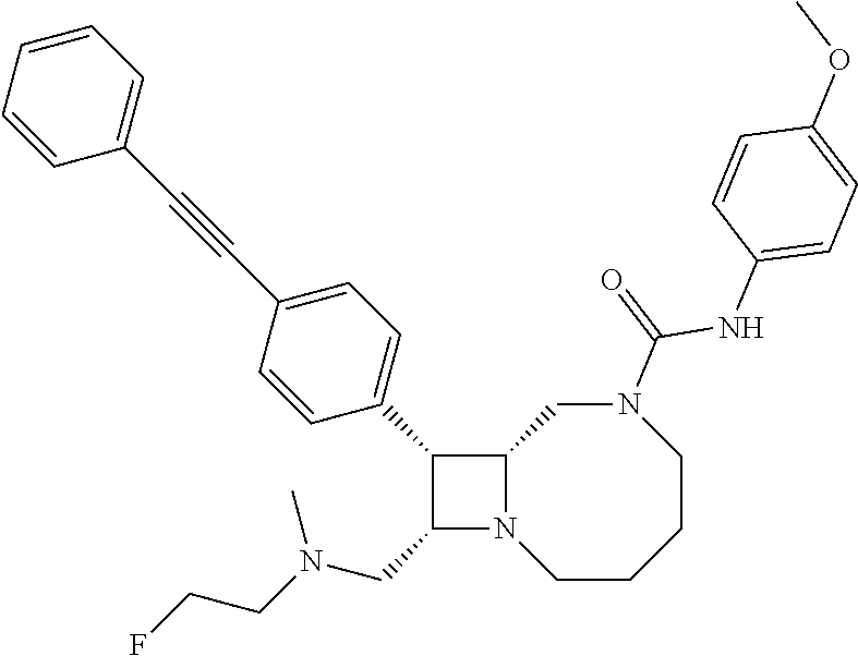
C1(CN(C)CCF)N2C(C1C1=CC=C(C#CC3=CC=CC=C3)C=C1)CN(C(=O)NC1=CC=C(OC)C=C1)CCCC2
